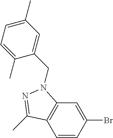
C1=CC(Br)=CC2=C1C(C)=NN2CC1=CC(C)=CC=C1C
